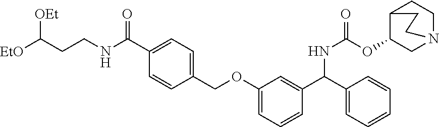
N(C(=O)C1=CC=C(COC2=CC=CC(C(NC(=O)OC3CN4CCC3CC4)C3=CC=CC=C3)=C2)C=C1)CCC([OEt])[EtO]
